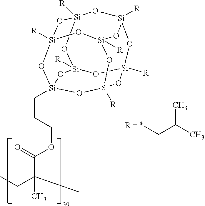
[Si]12([R])O[Si]3(CCCOC(C(CC)(C)C)=O)O[Si]4([R])O[Si]([R])(O1)O[Si]1([R])O[Si]([R])(O2)O[Si]([R])(O3)O[Si]([R])(O4)O1.*CC(C)C
